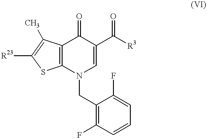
[R23]C1=C(C)C2=C(S1)N(CC1=C(F)C=CC=C1F)C=C(C([R3])=O)C2=O
